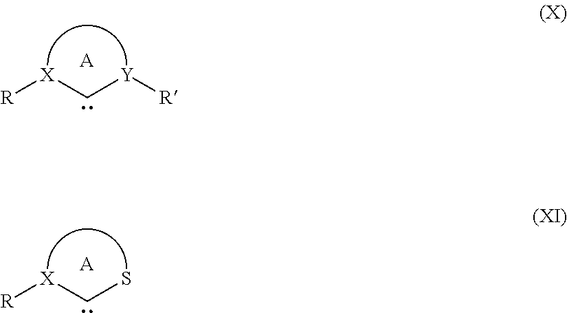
[R][X]C[Y][R].[A].[R][X]CS.[A]
